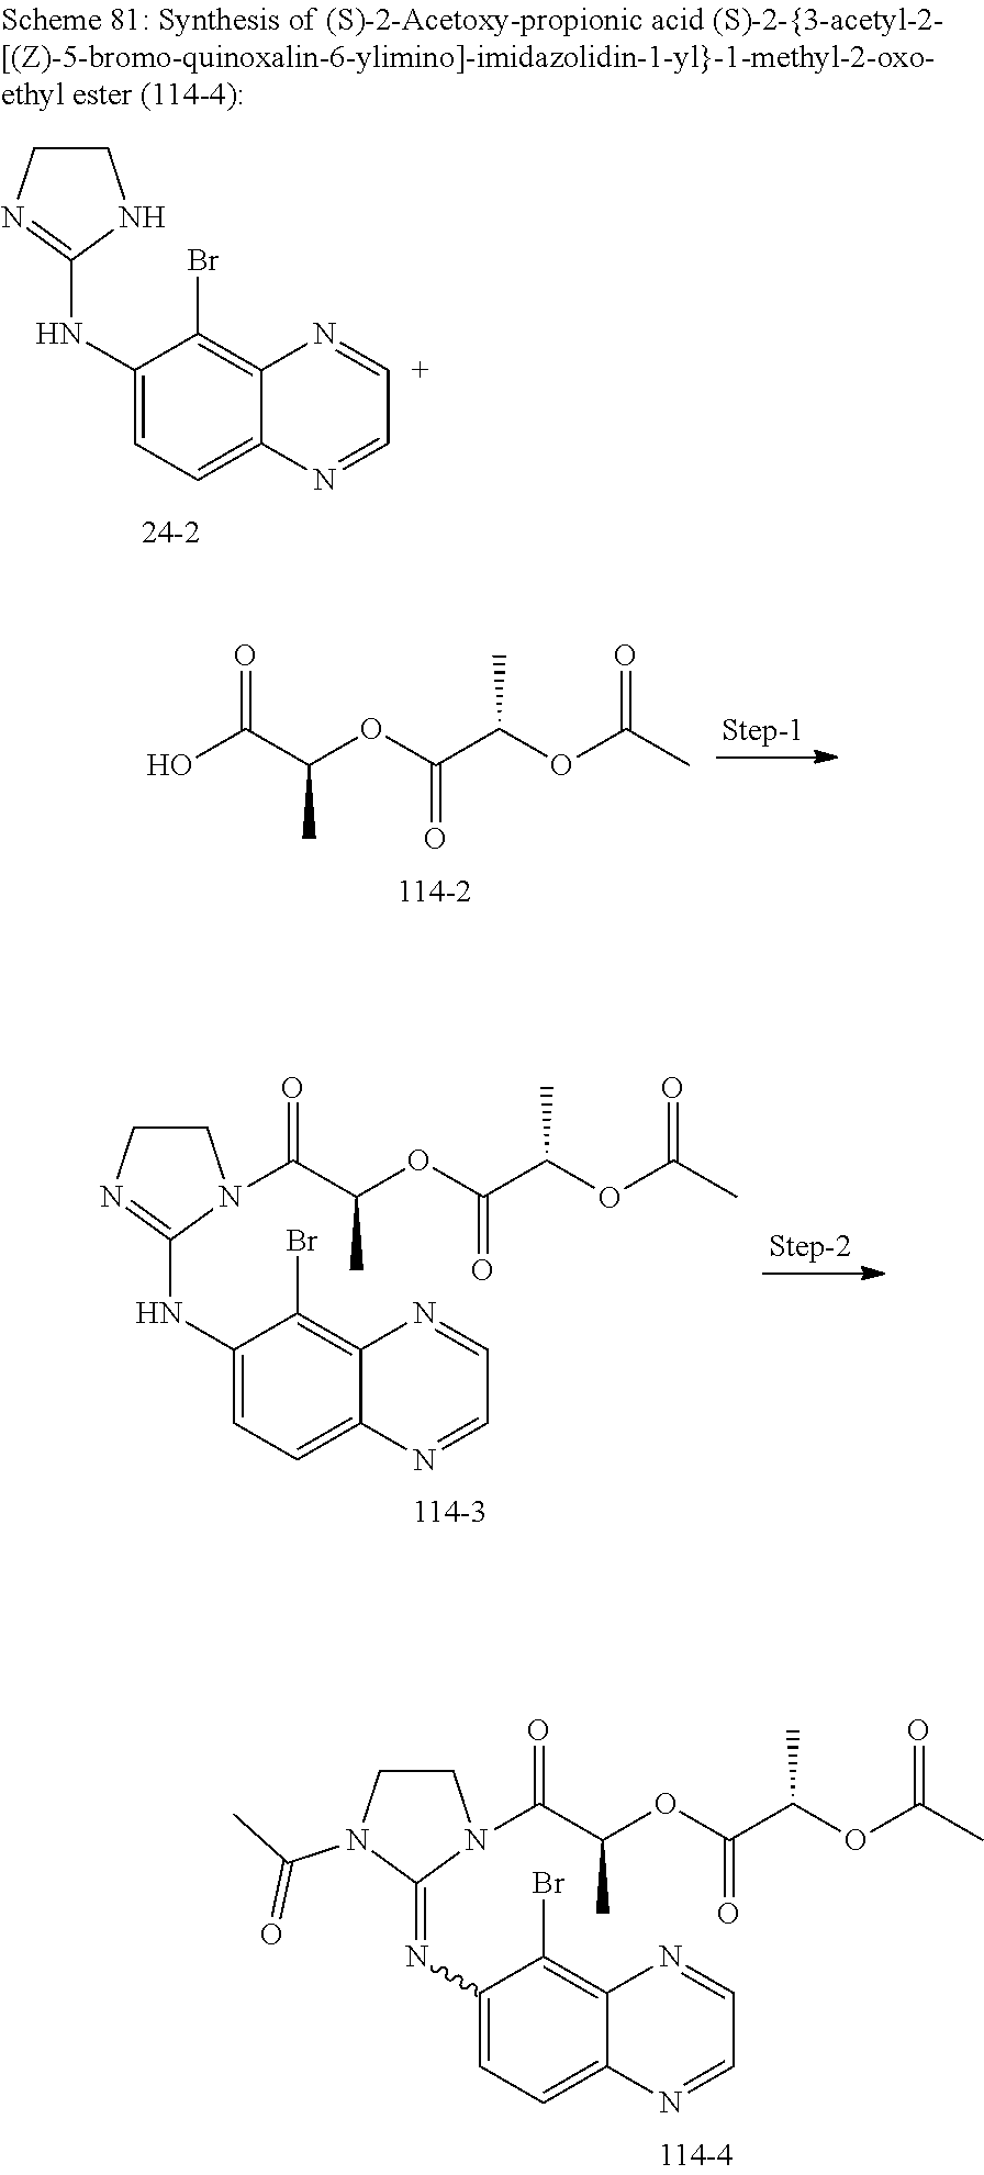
C1CN=C(NC2=CC=C3C(=C2Br)N=CC=N3)N1C(C(OC(C(OC(C)=O)C)=O)C)=O.C1CN(C(=O)C)C(=NC2=CC=C3C(=C2Br)N=CC=N3)N1C(C(OC(C(OC(C)=O)C)=O)C)=O.C1CN=C(NC2=CC=C3C(=C2Br)N=[C+]C=N3)N1.OC(C(OC(C(OC(C)=O)C)=O)C)=O
